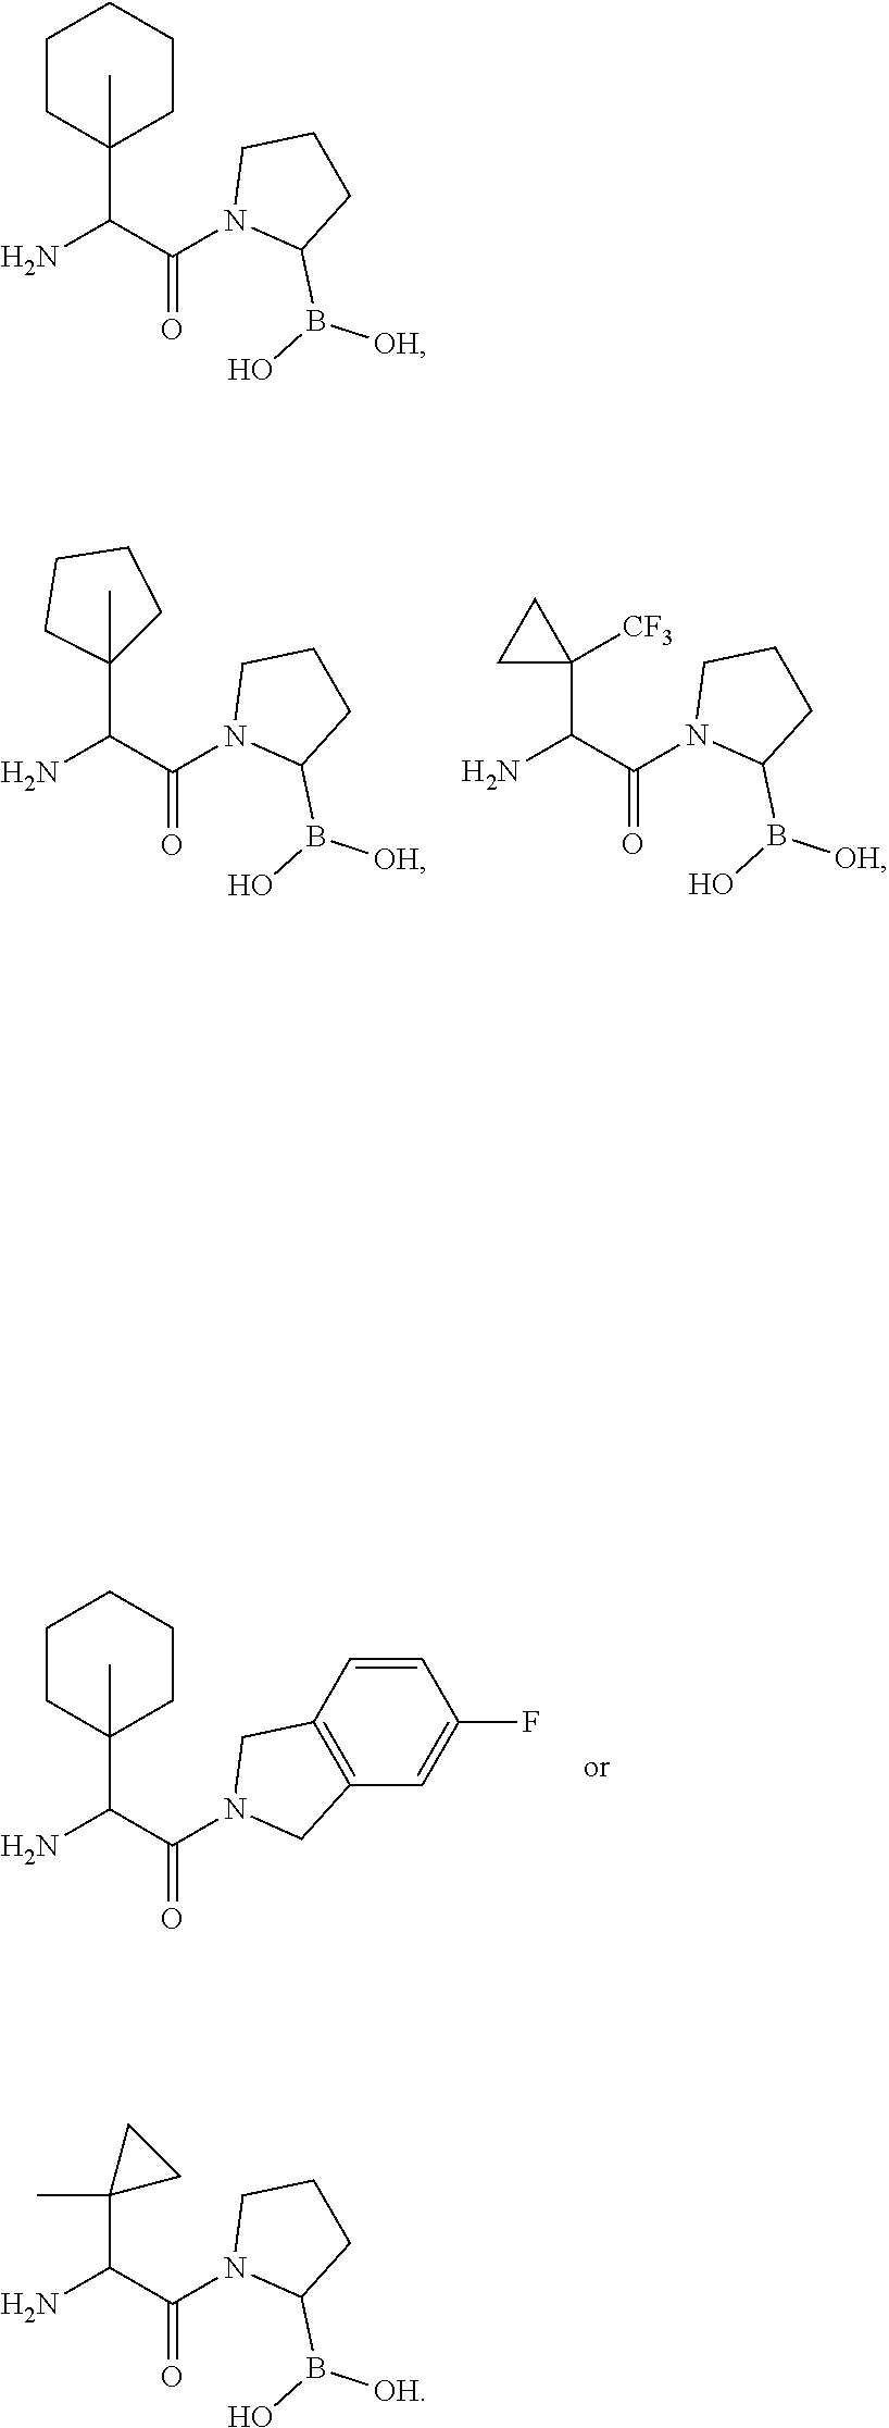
C1CC(C(C(N2CC3=C(C2)C=CC(F)=C3)=O)N)(C)CCC1.C1(C(C(N2C(B(O)[OH])CCC2)=O)N)(C)CCCC1.C1([CF3])(C(C(N2C(B(O)[OH])CCC2)=O)N)CC1.C1CC(C(C(N2C(B(O)[OH])CCC2)=O)N)(C)CCC1.C1(C(C(N2C(B(O)[OH])CCC2)=O)N)(C)CC1
